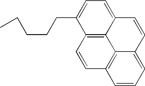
C12=C3C=CC=C1C=CC1=CC=C(CCCCC)C(=C21)C=C3
